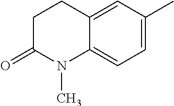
C12=CC=C(C)C=C1CCC(=O)N2C
